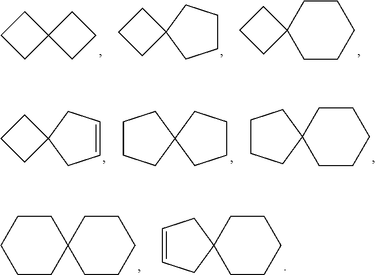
C1CC2(C1)CCC2.C1CCC2(C1)CCC2.C1CC2(C1)CCCCC2.C1=CCC2(C1)CCC2.C1CCC2(C1)CCCC2.C1CCC2(C1)CCCCC2.C1CCC2(CC1)CCCCC2.C1=CCC2(C1)CCCCC2
